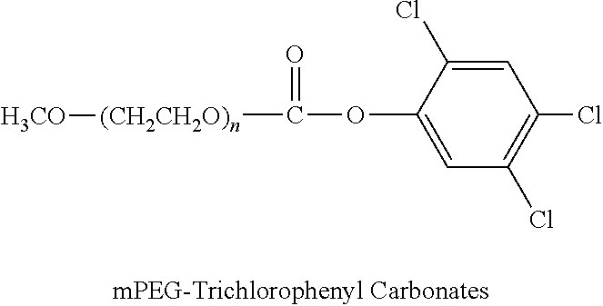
O(C([(CH2CH2O)n][H3CO])=O)C1=CC(Cl)=C(Cl)C=C1Cl
